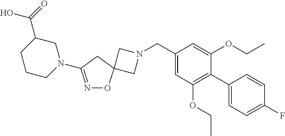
C1N(CC2=CC(OCC)=C(C3=CC=C(F)C=C3)C(OCC)=C2)CC12ON=C(N1CC(C(=O)O)CCC1)C2
